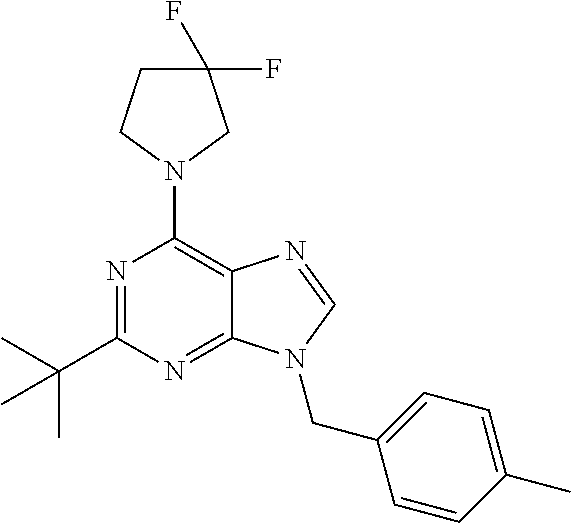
C1(C(C)(C)C)=NC(N2CC(F)(F)CC2)=C2C(=N1)N(CC1=CC=C(C)C=C1)C=N2
